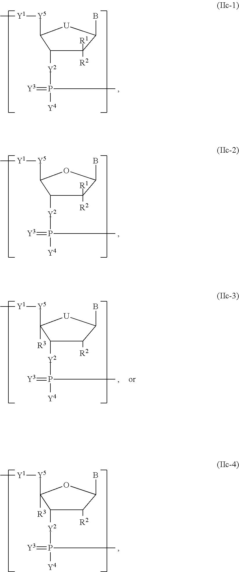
C1([R2])([R1])C(B)[U]C([Y5][Y1]C)C1[Y2]P(=[Y3])([Y4])C.C1([R2])([R1])C(B)OC([Y5][Y1]C)C1[Y2]P(=[Y3])([Y4])C.C1([R2])C(B)[U]C([Y5][Y1]C)([R3])C1[Y2]P(=[Y3])([Y4])C.C1([R2])C(B)OC([Y5][Y1]C)([R3])C1[Y2]P(=[Y3])([Y4])C
